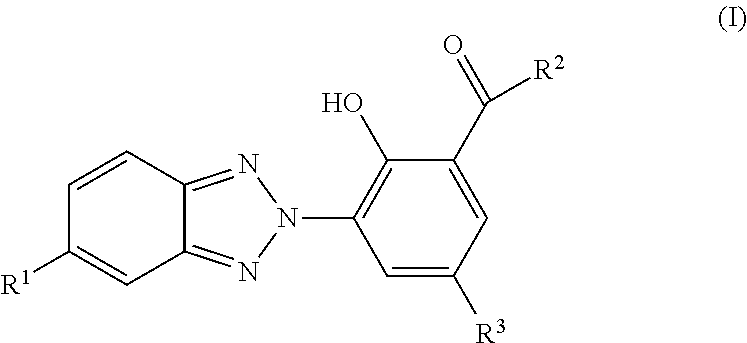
C1=CC2=NN(C3=C(O)C(C(=O)[R2])=CC([R3])=C3)N=C2C=C1[R1]
